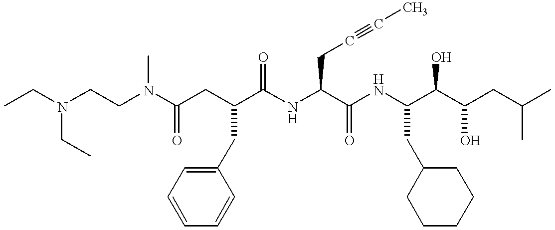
CCN(CCN(C(CC(C(NC(C(NC(C(C(CC(C)C)O)O)CC1CCCCC1)=O)CC#CC)=O)CC1=CC=CC=C1)=O)C)CC
